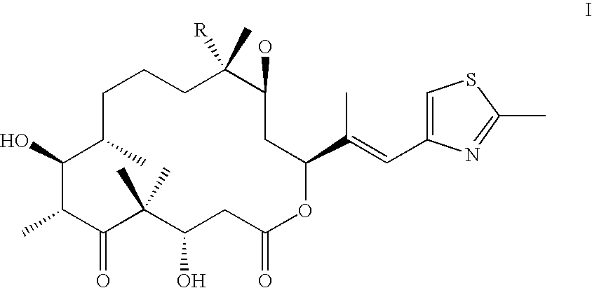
C1(O)C(C)C(=O)C(C)(C)C(O)CC(=O)OC(C(=CC2=CSC(C)=N2)C)CC(O)C(C)([R])CCCC1C
